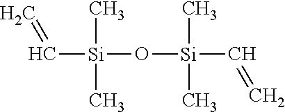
C([Si](O[Si](C)(C)C=C)(C)C)=C
